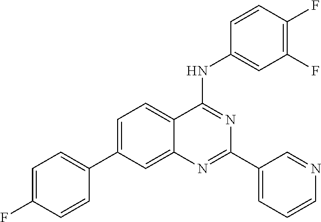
C1=C(C2=CC=C(F)C=C2)C=C2C(=C1)C(NC1=CC(F)=C(F)C=C1)=NC(C1=CC=CN=C1)=N2
